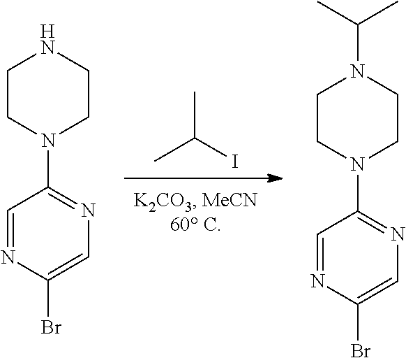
CC(I)C.C1=NC(Br)=CN=C1N1CCN(C(C)C)CC1.C1=NC(Br)=CN=C1N1CCNCC1
